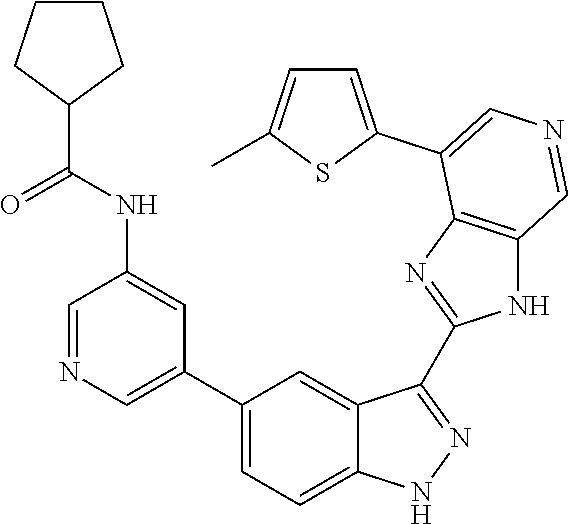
C1(C2=CN=CC(NC(C3CCCC3)=O)=C2)=CC=C2C(=C1)C(C1=NC3=C(N1)C=NC=C3C1=CC=C(C)S1)=NN2
